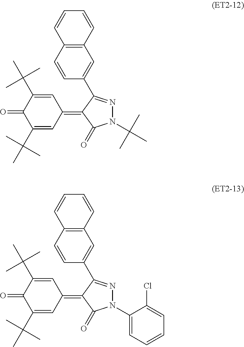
C1(C(C)(C)C)=CC(=C2C(=O)N(C(C)(C)C)N=C2C2=CC3=C(C=C2)C=CC=C3)C=C(C(C)(C)C)C1=O.C1(C(C)(C)C)=CC(=C2C(=O)N(C3=CC=CC=C3Cl)N=C2C2=CC3=C(C=C2)C=CC=C3)C=C(C(C)(C)C)C1=O
